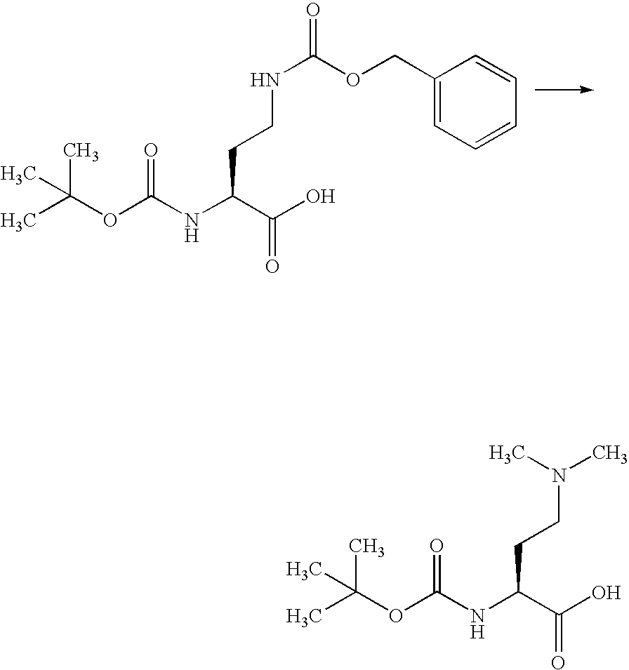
CC(OC(NC(C(O)=O)CCNC(OCC1=CC=CC=C1)=O)=O)(C)C.CC(OC(NC(C(O)=O)CCN(C)C)=O)(C)C
